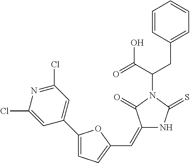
C(C(=O)O)(N1C(=O)C(=CC2=CC=C(C3=CC(Cl)=NC(Cl)=C3)O2)NC1=S)CC1=CC=CC=C1
